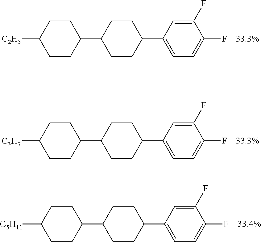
C1CC([C2H5])CCC1C1CCC(C2=CC=C(F)C(F)=C2)CC1.C1CC([C3H7])CCC1C1CCC(C2=CC=C(F)C(F)=C2)CC1.C1CC([C5H11])CCC1C1CCC(C2=CC=C(F)C(F)=C2)CC1
